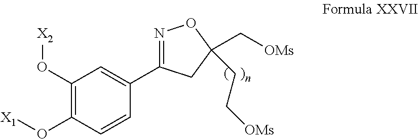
C1(O[X2])=C(O[X1])C=CC(C2=NOC(C[OMs])(CC[OMs])C2)=C1
